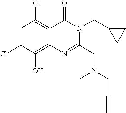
C1=C(Cl)C(O)=C2C(=C1Cl)C(=O)N(CC1CC1)C(CN(CC#C)C)=N2
